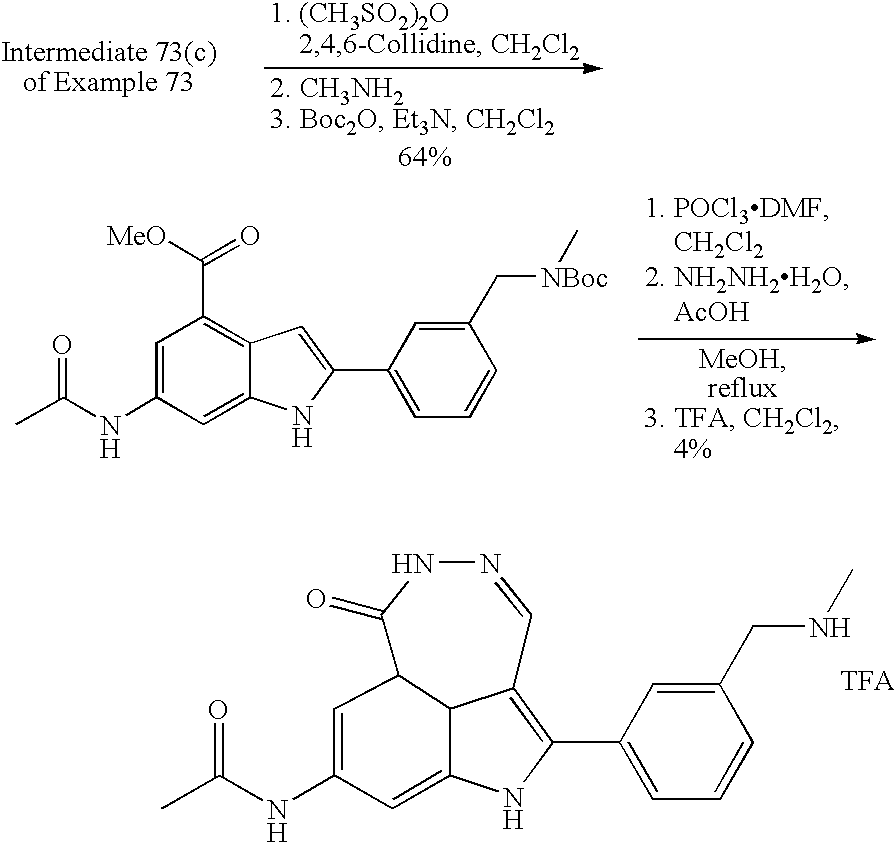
C1=C(NC(C)=O)C=C2C(=C1C([MeO])=O)C=C(C1=CC=CC(C[NBoc]C)=C1)N2.C1=C(NC(C)=O)C=C2NC(C3=CC=CC(CNC)=C3)=C3C2C1C(=O)NN=C3
